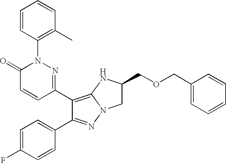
C1(C2=C3N(N=C2C2=CC=C(F)C=C2)CC(COCC2=CC=CC=C2)N3)=NN(C2=C(C)C=CC=C2)C(=O)C=C1
